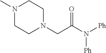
N1(C)CCN(CC(N([Ph])[Ph])=O)CC1
